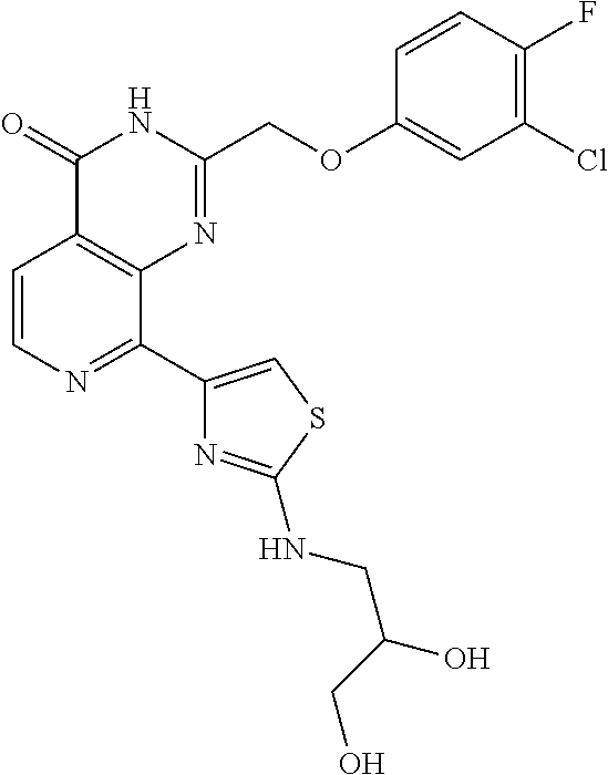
C1=CN=C(C2=CSC(NCC(O)CO)=N2)C2=C1C(=O)NC(COC1=CC(Cl)=C(F)C=C1)=N2
